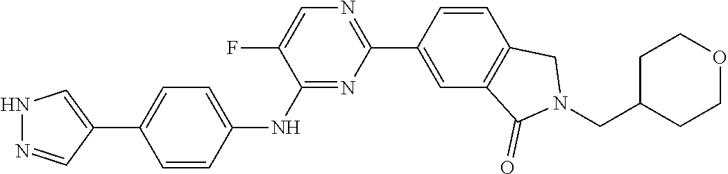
C1(C2=CNN=C2)=CC=C(NC2=NC(C3=CC4=C(C=C3)CN(CC3CCOCC3)C4=O)=NC=C2F)C=C1
